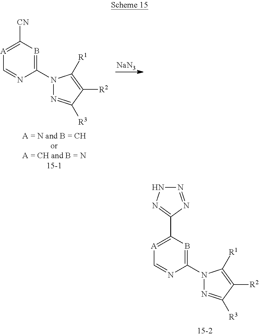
[A]1=C([CN])B=C(N2N=C([R3])C([R2])=C2[R1])N=C1.[NaN3].[A]1=C(C2=NNN=N2)B=C(N2N=C([R3])C([R2])=C2[R1])N=C1
